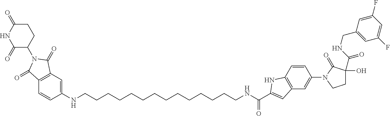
C1=C(NCCCCCCCCCCCCCCNC(C2=CC3=C(C=CC(N4CCC(O)(C(NCC5=CC(F)=CC(F)=C5)=O)C4=O)=C3)N2)=O)C=CC2=C1C(=O)N(C1CCC(=O)NC1=O)C2=O
